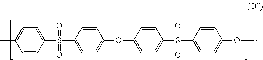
C1=CC(S(C2=CC=C(OC3=CC=C(S(C4=CC=C(OC)C=C4)(=O)=O)C=C3)C=C2)(=O)=O)=CC=C1C
